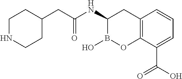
C1NCCC(CC(NC2B(O)OC3=C(C2)C=CC=C3C(O)=O)=O)C1
